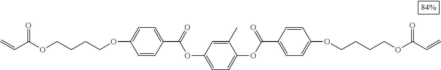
C1(C)=CC(OC(=O)C2=CC=C(OCCCCOC(C=C)=O)C=C2)=CC=C1OC(C1=CC=C(OCCCCOC(C=C)=O)C=C1)=O
